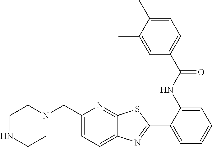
C1(C2=NC3=CC=C(CN4CCNCC4)N=C3S2)=CC=CC=C1NC(C1=CC=C(C)C(C)=C1)=O
